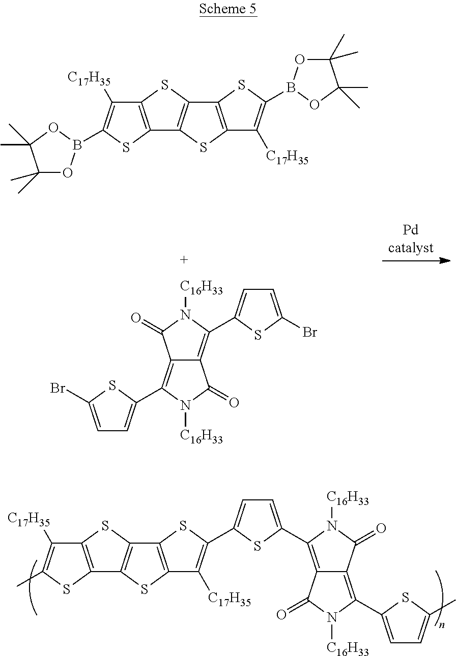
C12=C(SC(C)=C1[C17H35])C1=C(S2)C2=C(S1)C([C17H35])=C(C1=CC=C(C3=C4C(=C(C5=CC=C(C)S5)N([C16H33])C4=O)C(=O)N3[C16H33])S1)S2.C12=C(SC(B3OC(C)(C)C(C)(C)O3)=C1[C17H35])C1=C(S2)C2=C(S1)C([C17H35])=C(B1OC(C)(C)C(C)(C)O1)S2.C12=C(C3=CC=C(Br)S3)N([C16H33])C(=O)C1=C(C1=CC=C(Br)S1)N([C16H33])C2=O
